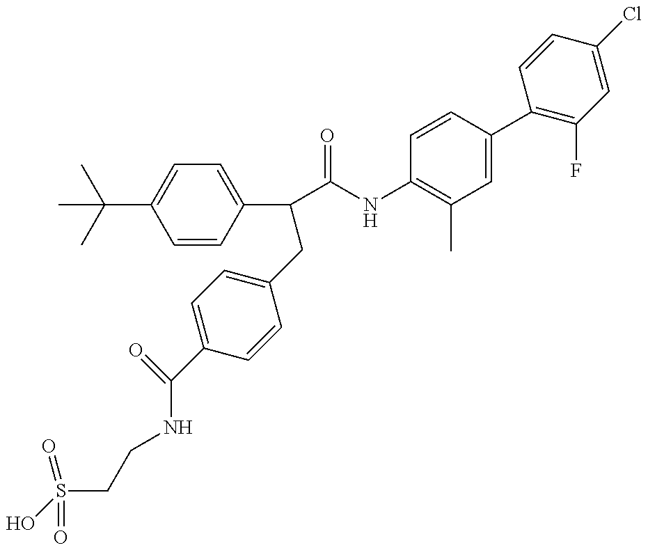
OS(CCNC(C1=CC=C(CC(C(=O)NC2=C(C)C=C(C3=C(F)C=C(Cl)C=C3)C=C2)C2=CC=C(C(C)(C)C)C=C2)C=C1)=O)(=O)=O
